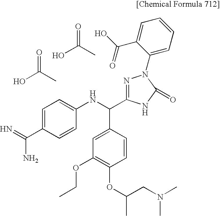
CC(O)=O.CC(O)=O.C1=C(C(N)=N)C=CC(NC(C2=CC(OCC)=C(OC(CN(C)C)C)C=C2)C2=NN(C3=CC=CC=C3C(O)=O)C(=O)N2)=C1
